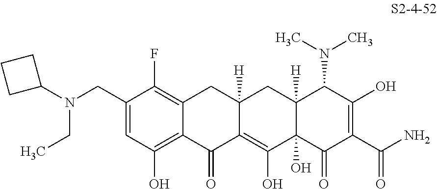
C1(CN(C2CCC2)CC)=CC(O)=C2C(=C1F)CC1([H])C(=C(O)C3(O)C([H])(C1)C(N(C)C)C(O)=C(C(=O)N)C3=O)C2=O
